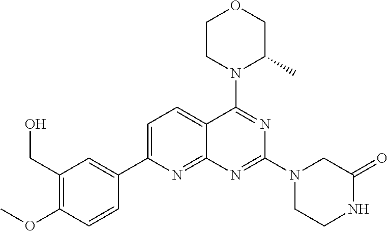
C1=C(C2=CC(CO)=C(OC)C=C2)N=C2C(=C1)C(N1C(C)COCC1)=NC(N1CC(=O)NCC1)=N2
